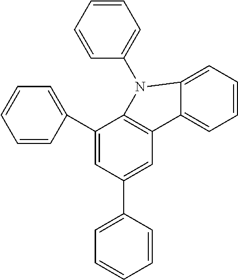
C1(N2C3=C(C=C(C4=CC=CC=C4)C=C3C3=CC=CC=C3)C3=CC=CC=C32)=CC=CC=C1
